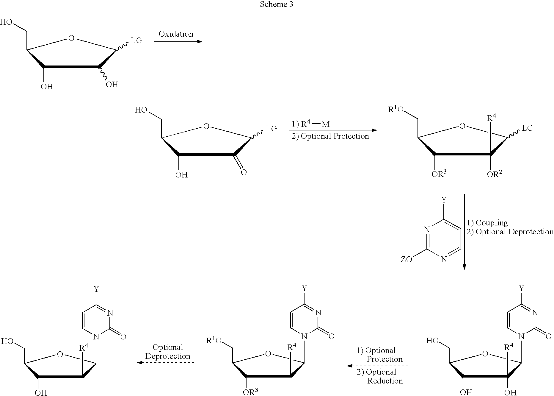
C1(CO)OC([LG])C(O)C1O.C1(C[R1O])OC([LG])C([OR2])([R4])C1[OR3].C1(CO)OC([LG])C(=O)C1O.[R4][M].N1=C([ZO])N=CC=C1[Y].C1(CO)OC(N2C(=O)N=C([Y])C=C2)C(O)([R4])C1O.C1(C[R1O])OC(N2C(=O)N=C([Y])C=C2)C([R4])C1[OR3].C1(CO)OC(N2C(=O)N=C([Y])C=C2)C([R4])C1O
